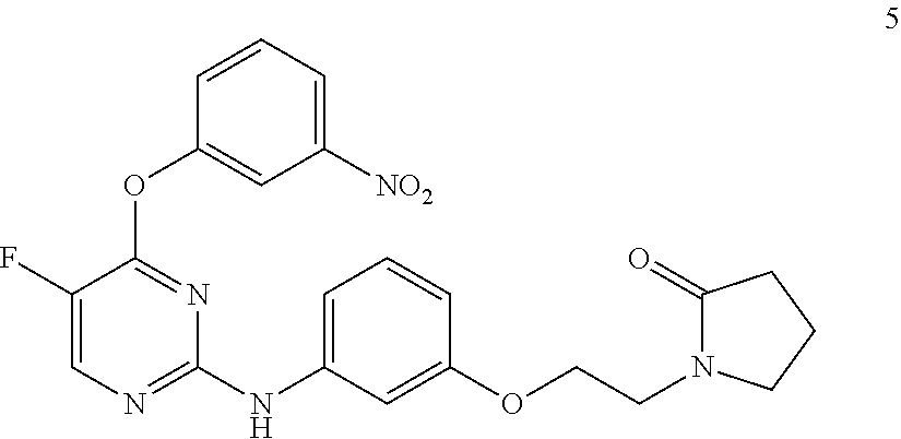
C(COC1=CC(NC2=NC=C(F)C(OC3=CC([NO2])=CC=C3)=N2)=CC=C1)N1C(=O)CCC1
